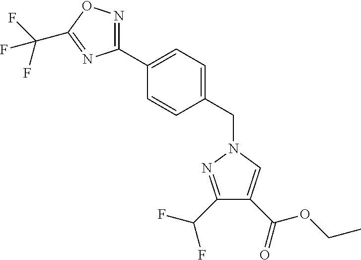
C1(C2=CC=C(CN3N=C(C(F)F)C(C(=O)OCC)=C3)C=C2)=NOC(C(F)(F)F)=N1
